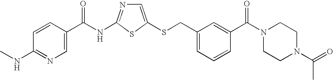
C1=C(SCC2=CC=CC(C(N3CCN(C(=O)C)CC3)=O)=C2)SC(NC(=O)C2=CN=C(NC)C=C2)=N1
